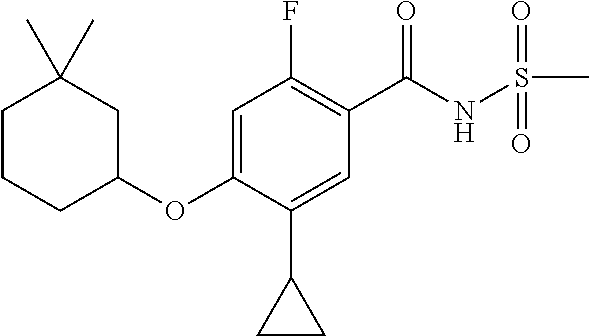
C1(F)=C(C(NS(C)(=O)=O)=O)C=C(C2CC2)C(OC2CC(C)(C)CCC2)=C1
